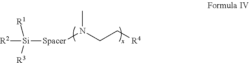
[R2][Si]([R1])([R3])[Spacer]N(CC[R4])C
